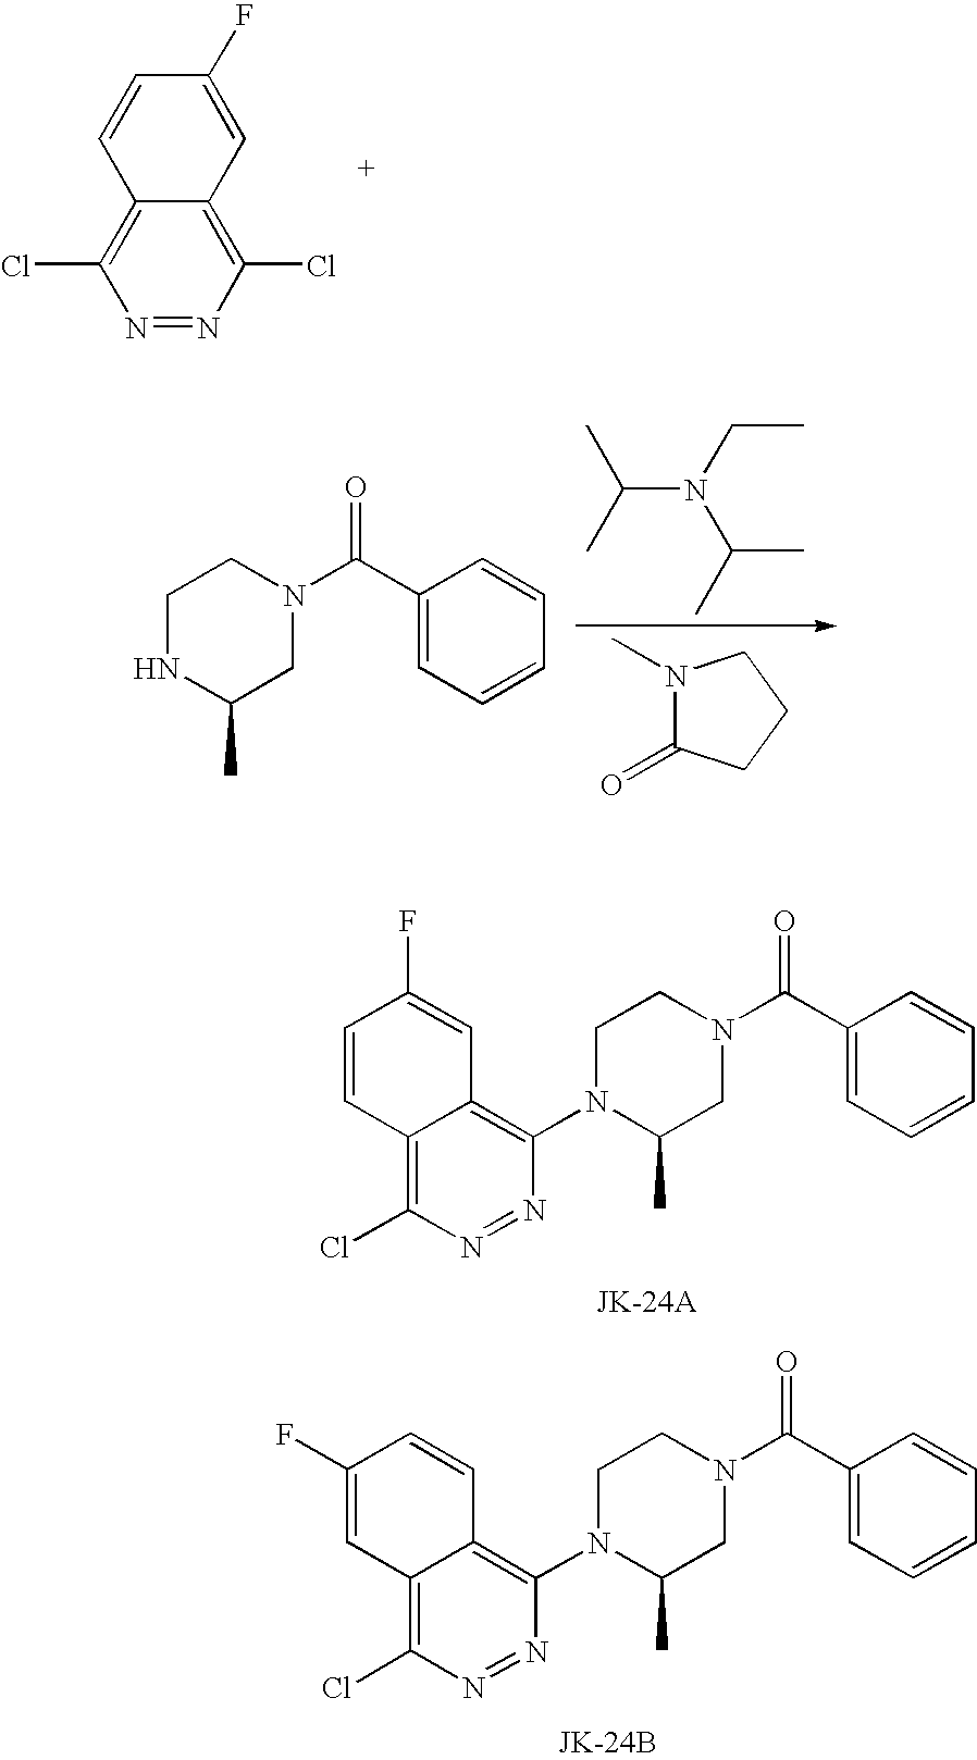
N1=NC(Cl)=C2C(=C1Cl)C=CC(F)=C2.C1NC(C)CN(C(C2=CC=CC=C2)=O)C1.CC(C)N(CC)C(C)C.N1(C)C(=O)CCC1.C1=CC2=C(Cl)N=NC(N3C(C)CN(C(C4=CC=CC=C4)=O)CC3)=C2C=C1F.C1(F)=CC2=C(Cl)N=NC(N3C(C)CN(C(C4=CC=CC=C4)=O)CC3)=C2C=C1
